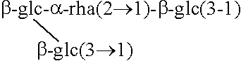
[b-glc-a-rha(21)-b-glc(3-1)][b-glc(31)]
